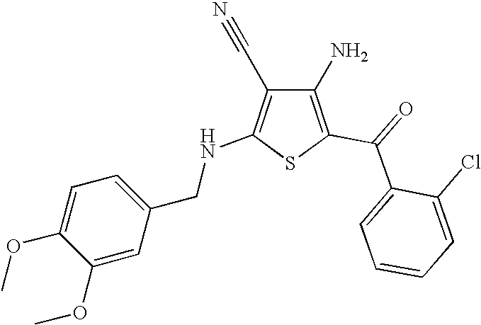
C1(N)=C(C(=O)C2=CC=CC=C2Cl)SC(NCC2=CC=C(OC)C(OC)=C2)=C1C#N
